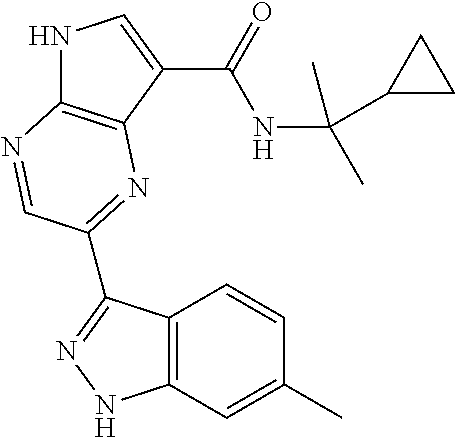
N1C2=C(C(C(=O)NC(C)(C)C3CC3)=C1)N=C(C1=NNC3=C1C=CC(C)=C3)C=N2
